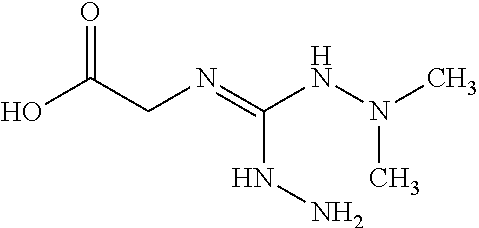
N(=C(NN(C)C)NN)CC(O)=O
